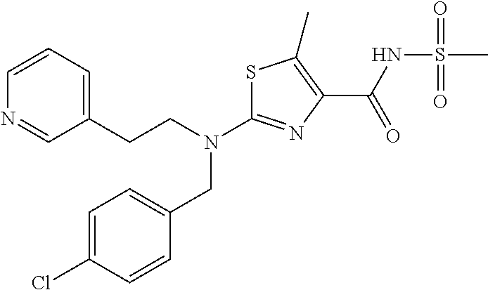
C1(CCN(CC2=CC=C(Cl)C=C2)C2=NC(C(=O)NS(C)(=O)=O)=C(C)S2)=CC=CN=C1
